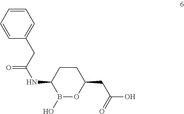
B1(O)OC(CC(O)=O)CCC1NC(=O)CC1=CC=CC=C1
